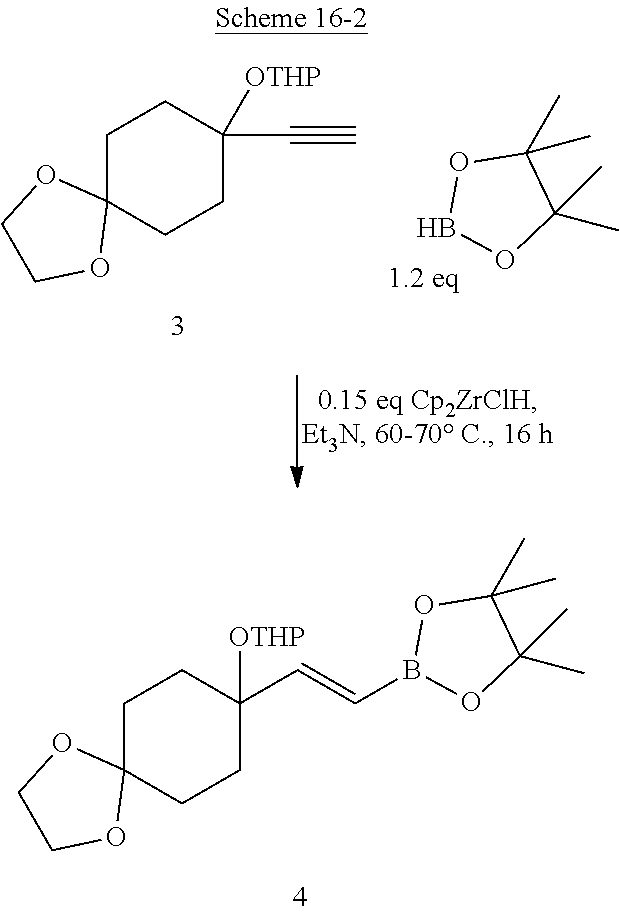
C1C2(CCC(C#C)([OTHP])C1)OCCO2.O1BOC(C)(C)C1(C)C.O1C(C)(C)C(C)(C)OB1C=CC1([OTHP])CCC2(CC1)OCCO2
